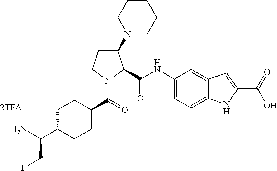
[2TFA].C1(N2CCCCC2)CCN(C(=O)C2CCC(C(N)CF)CC2)C1C(NC1=CC=C2C(=C1)C=C(C(O)=O)N2)=O
